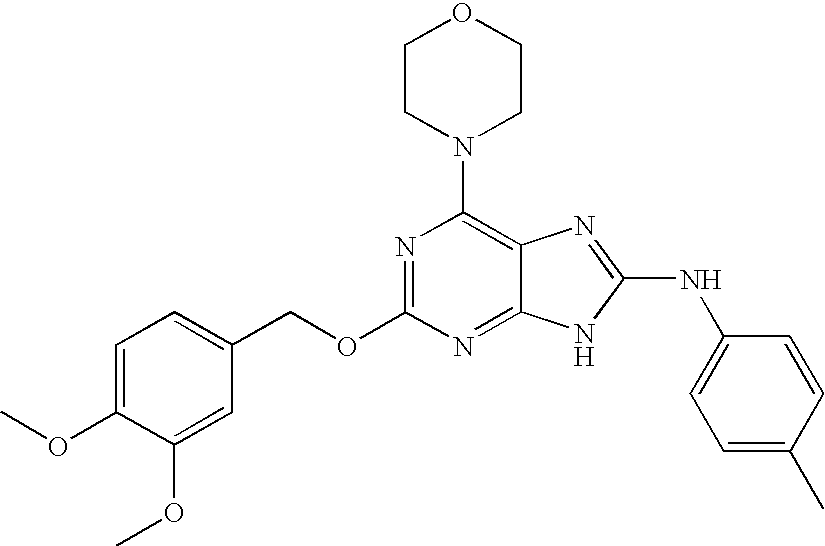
N1=C(OCC2=CC=C(OC)C(OC)=C2)N=C2C(=C1N1CCOCC1)N=C(NC1=CC=C(C)C=C1)N2
